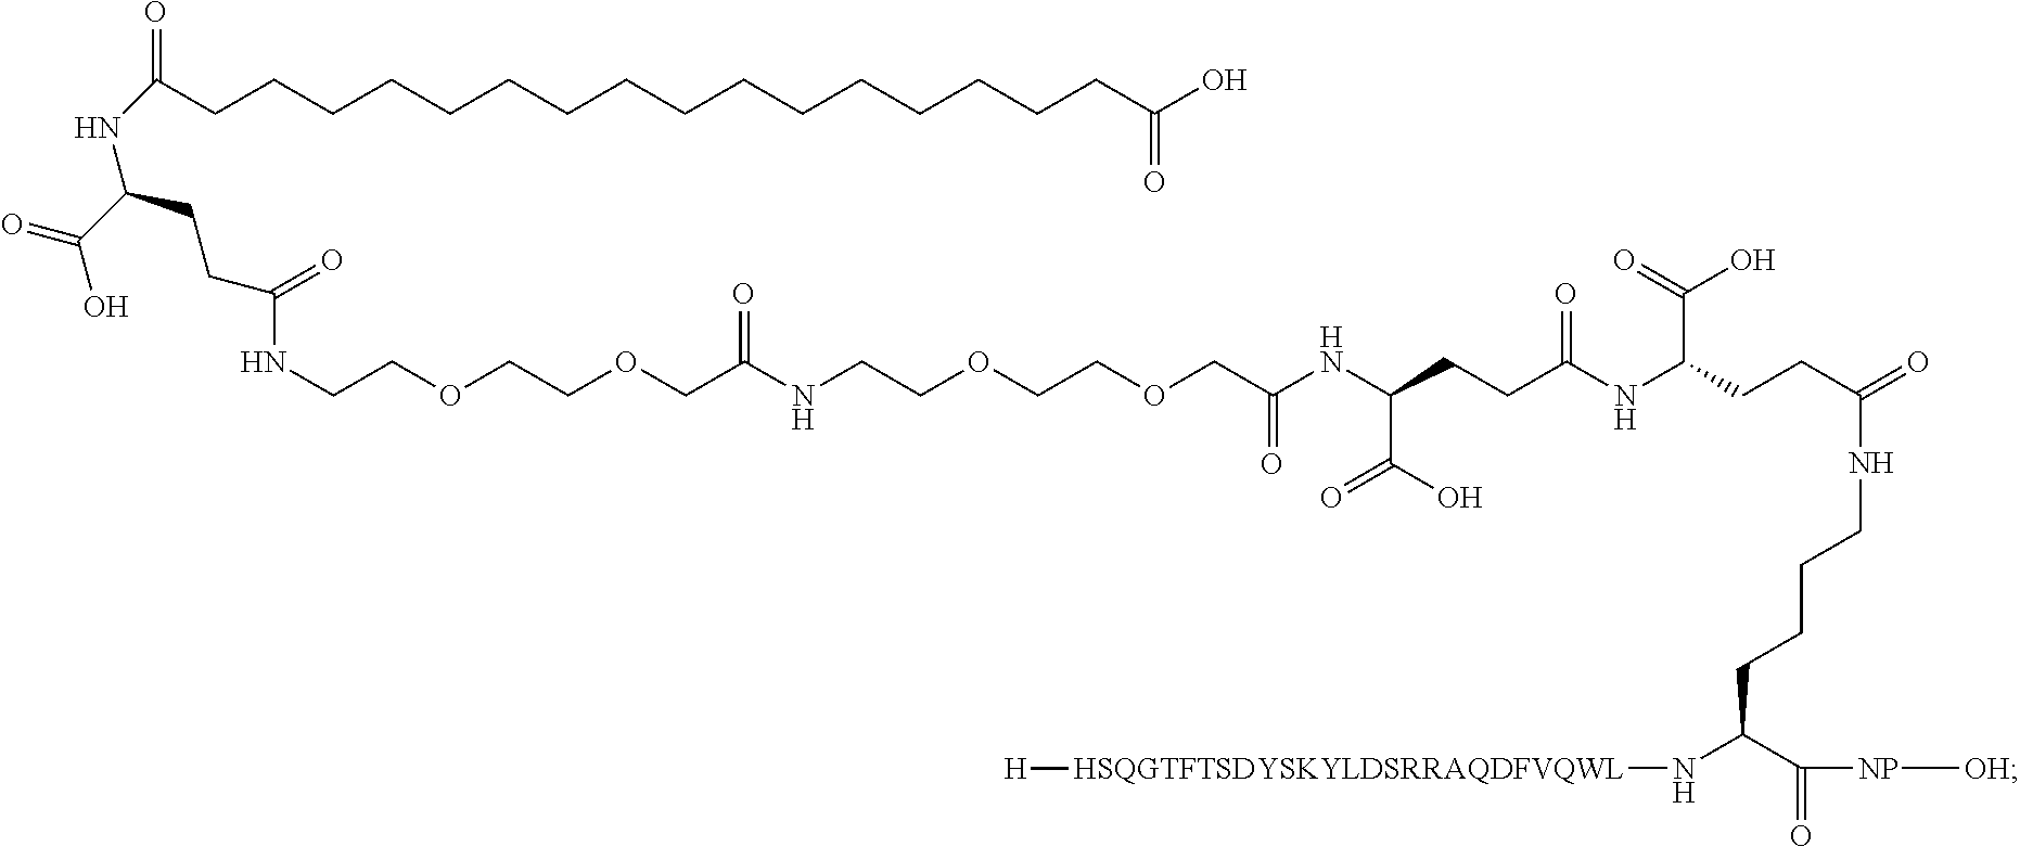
C(=O)(CCC(NC(CCC(NC(COCCOCCNC(COCCOCCNC(CCC(NC(=O)CCCCCCCCCCCCCCCCC(O)=O)C(=O)O)=O)=O)=O)C(O)=O)=O)C(=O)O)NCCCCC(N[HSQGTFTSDYSKYLDSRRAQDFVQWL][H])C([NP][OH])=O
